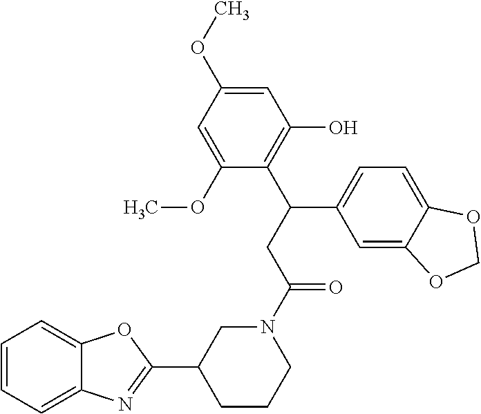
C1CCN(C(CC(C2=C(O)C=C(OC)C=C2OC)C2=CC=C3C(=C2)OCO3)=O)CC1C1=NC2=CC=CC=C2O1
